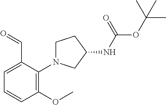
O=CC1=CC=CC(OC)=C1N1CCC(NC(OC(C)(C)C)=O)C1
